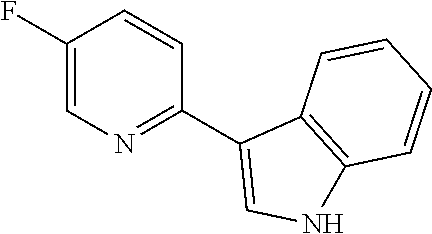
C1(F)=CN=C(C2=CNC3=C2C=CC=C3)C=C1
